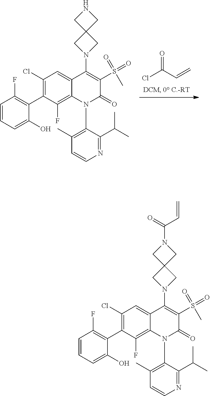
C(C=C)(=O)N1CC2(C1)CN(C1=C(S(C)(=O)=O)C(=O)N(C3=C(C)C=CN=C3C(C)C)C3=C(F)C(C4=C(F)C=CC=C4O)=C(Cl)C=C31)C2.O=C(Cl)C=C.C1=CC=C(O)C(C2=C(Cl)C=C3C(=C2F)N(C2=C(C)C=CN=C2C(C)C)C(=O)C(S(C)(=O)=O)=C3N2CC3(CNC3)C2)=C1F
